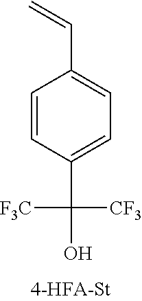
C1(C(O)([CF3])[CF3])=CC=C(C=C)C=C1
